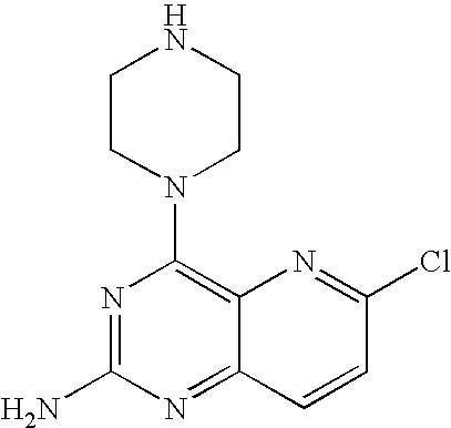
N1=C(N)N=C2C(=C1N1CCNCC1)N=C(Cl)C=C2
